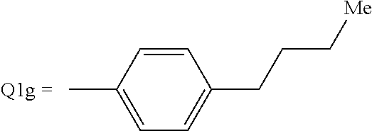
CC1=CC=C(CCC[Me])C=C1
